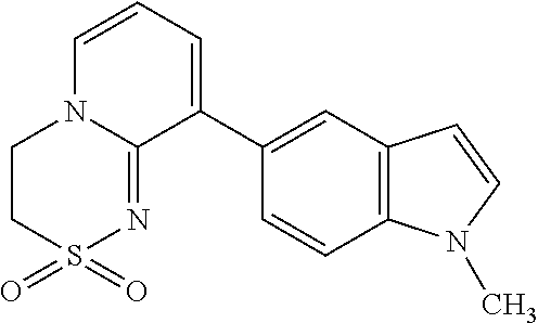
C1(C2=CC3=C(C=C2)N(C)C=C3)=CC=CN2C1=NS(=O)(=O)CC2
